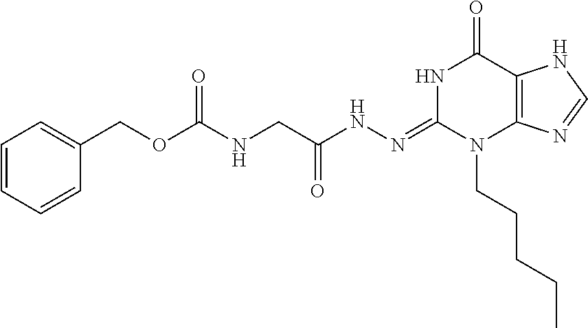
N1C(=NNC(CNC(OCC2=CC=CC=C2)=O)=O)N(CCCCC)C2=C(C1=O)NC=N2
